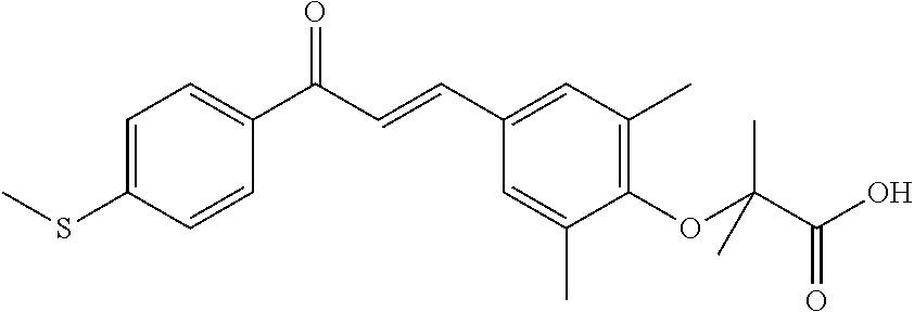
C1(C=CC(C2=CC=C(SC)C=C2)=O)=CC(C)=C(OC(C(O)=O)(C)C)C(C)=C1
